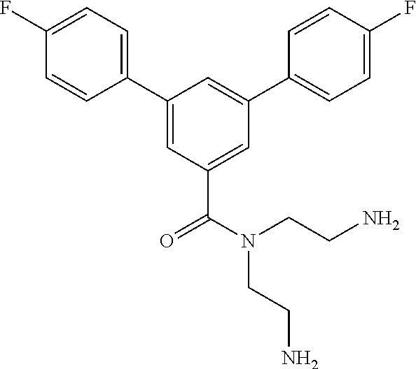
C1(C2=CC(C(=O)N(CCN)CCN)=CC(C3=CC=C(F)C=C3)=C2)=CC=C(F)C=C1
